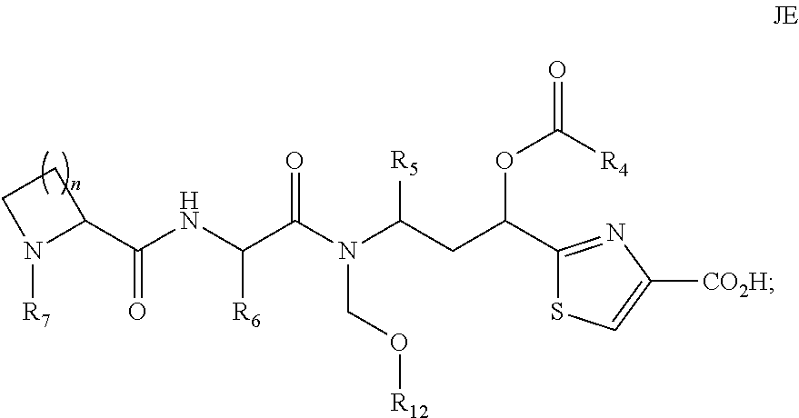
C1CN([R7])C1C(NC(C(N(C(CC(OC(=O)[R4])C1=NC([CO2H])=CS1)[R5])CO[R12])=O)[R6])=O
